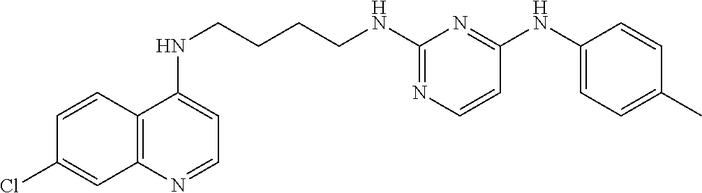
C1=CC2=C(C=C1Cl)N=CC=C2NCCCCNC1=NC=CC(NC2=CC=C(C)C=C2)=N1
